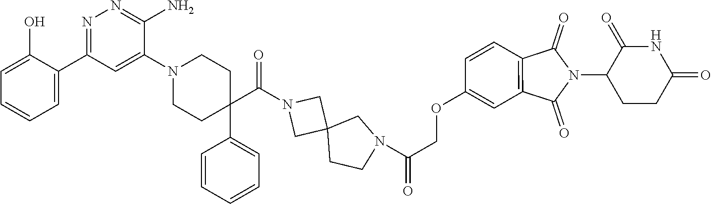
C1=C(O)C(C2=NN=C(N)C(N3CCC(C4=CC=CC=C4)(C(N4CC5(CN(C(=O)COC6=CC7=C(C=C6)C(=O)N(C6CCC(=O)NC6=O)C7=O)CC5)C4)=O)CC3)=C2)=CC=C1
